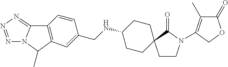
C1CN(C2=C(C)C(=O)OC2)C(=O)C12CCC(NCC1=CC3=C(C=C1)C1=NN=NN1C3C)CC2
